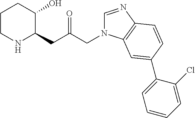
C1CNC(CC(=O)CN2C=NC3=C2C=C(C2=CC=CC=C2Cl)C=C3)C(O)C1
